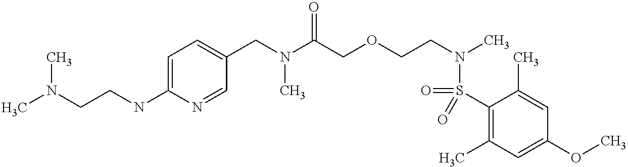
C1(S(=O)(N(CCOCC(N(CC2=CC=C(NCCN(C)C)N=C2)C)=O)C)=O)=C(C)C=C(OC)C=C1C
